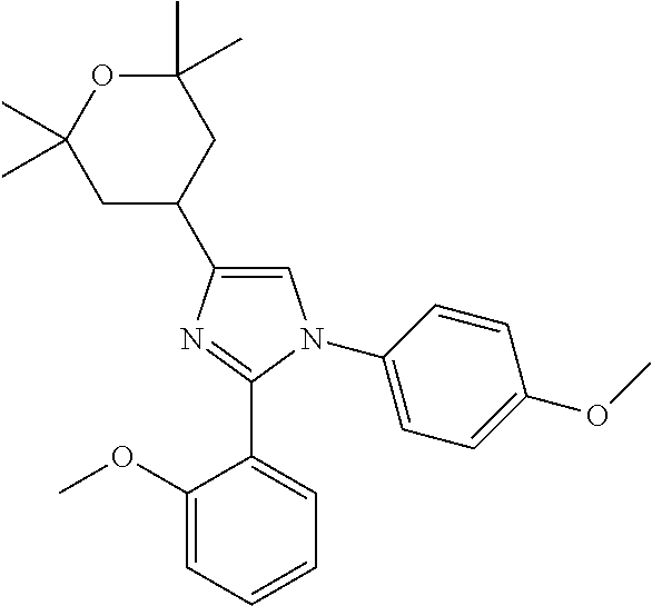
C1=C(C2CC(C)(C)OC(C)(C)C2)N=C(C2=CC=CC=C2OC)N1C1=CC=C(OC)C=C1
